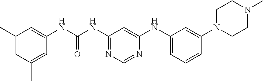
C1(C)=CC(C)=CC(NC(NC2=NC=NC(NC3=CC=CC(N4CCN(C)CC4)=C3)=C2)=O)=C1
